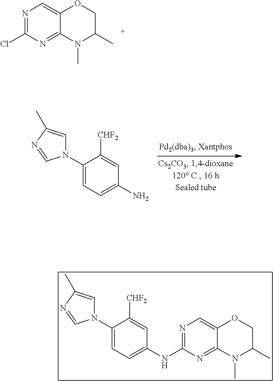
N1=C(Cl)N=C2C(=C1)OCC(C)N2C.C1(N2C=C(C)N=C2)=CC=C(N)C=C1[CHF2].C1(N2C=C(C)N=C2)=CC=C(NC2=NC=C3C(=N2)N(C)C(C)CO3)C=C1[CHF2]
